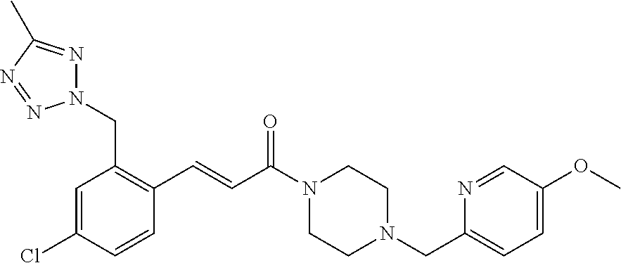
N1(CC2=C(C=CC(N3CCN(CC4=CC=C(OC)C=N4)CC3)=O)C=CC(Cl)=C2)N=C(C)N=N1
